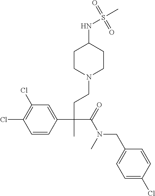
C1=CC(C(CCN2CCC(NS(C)(=O)=O)CC2)(C(=O)N(CC2=CC=C(Cl)C=C2)C)C)=CC(Cl)=C1Cl
